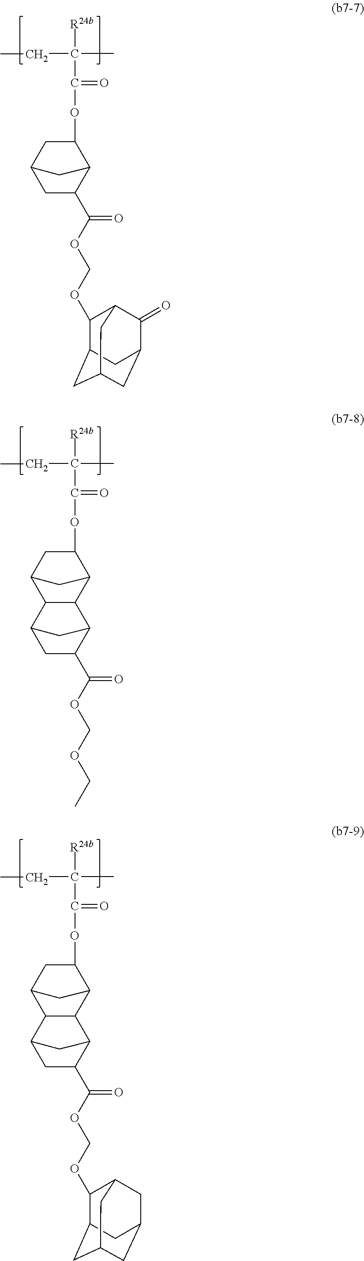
C1C(C(OCOCC)=O)C2CC1C1C2C2C(OC(=O)C(C)(CC)[R24b])CC1C2.C1C(C(OCOC2C3CC4CC(CC2C4)C3)=O)C2CC1C1C2C2C(OC(=O)C(C)(CC)[R24b])CC1C2.C1C(C(OCOC2C3CC4CC(C(=O)C2C4)C3)=O)C2C(OC(=O)C(C)(CC)[R24b])CC1C2
